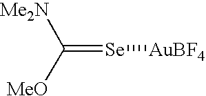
[MeO]C(=[Se][AuBF4])[Me2N]
